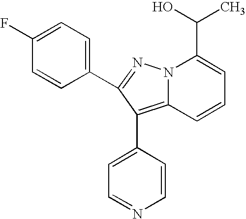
C1(F)=CC=C(C2=NN3C(=C2C2=CC=NC=C2)C=CC=C3C(O)C)C=C1
